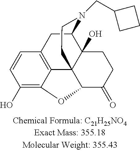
C1=CC(O)=C2C3=C1CC1C4(O)C3(CCN1CC1CCC1)C(C(=O)CC4)O2
